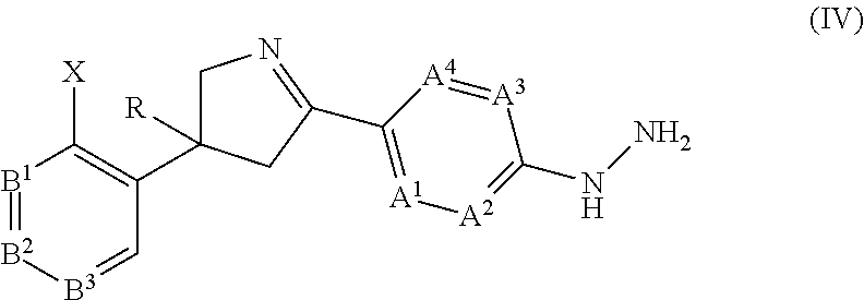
[B1]1=[B2][B3]=CC(C2([R])CN=C(C3=[A1][A2]=C(NN)[A3]=[A4]3)C2)=C1[X]
